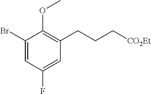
C1(Br)=CC(F)=CC(CCC[CO2Et])=C1OC
